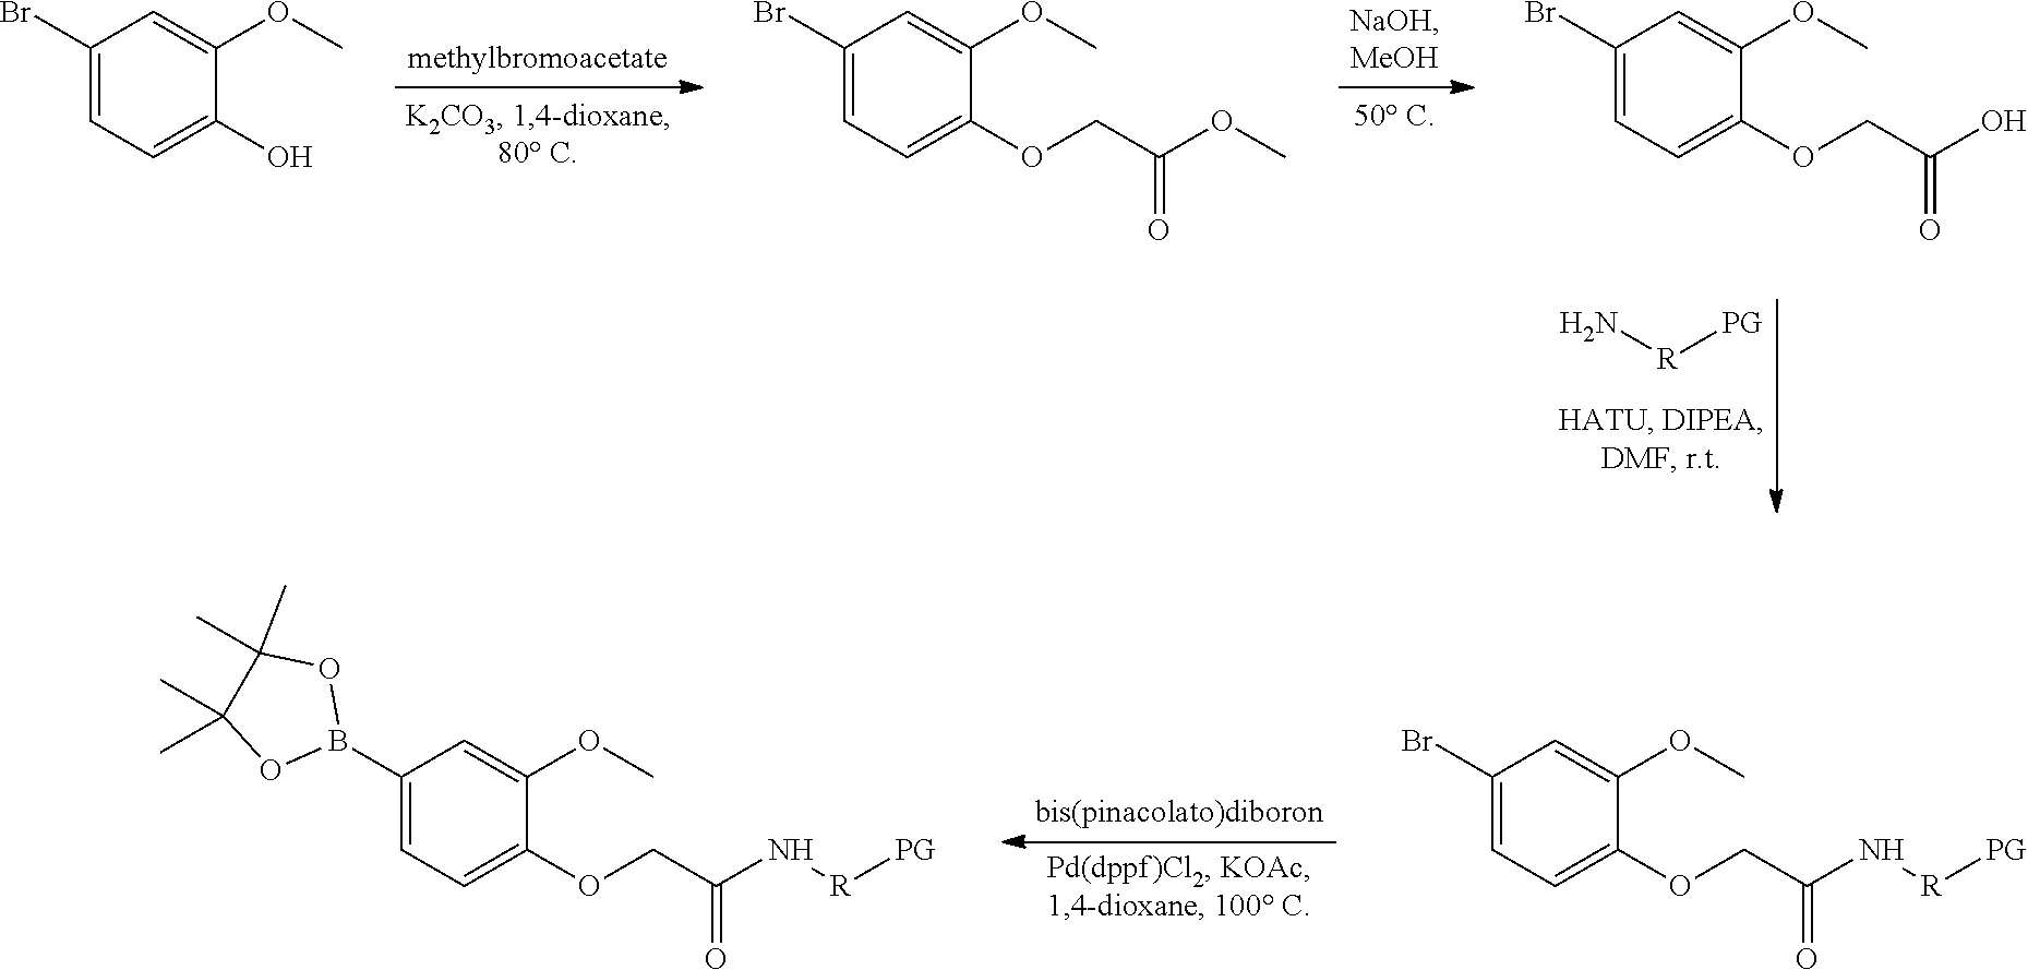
N[R][PG].C1(Br)=CC=C(O)C(OC)=C1.C1(Br)=CC=C(OCC(OC)=O)C(OC)=C1.C1(Br)=CC=C(OCC(O)=O)C(OC)=C1.C1(Br)=CC=C(OCC(N[R][PG])=O)C(OC)=C1.C1(B2OC(C)(C)C(C)(C)O2)=CC=C(OCC(N[R][PG])=O)C(OC)=C1
